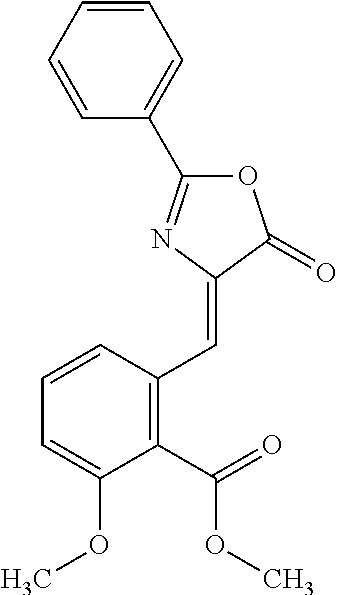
C1(C(=O)OC)=C(C=C2C(=O)OC(C3=CC=CC=C3)=N2)C=CC=C1OC
